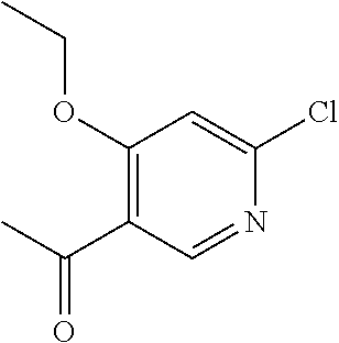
C1(OCC)=C(C(C)=O)C=NC(Cl)=C1
